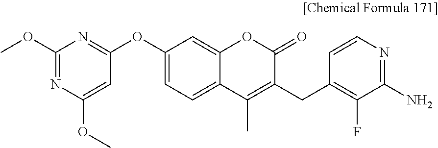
C1(OC)=NC(OC)=CC(OC2=CC=C3C(=C2)OC(=O)C(CC2=C(F)C(N)=NC=C2)=C3C)=N1
